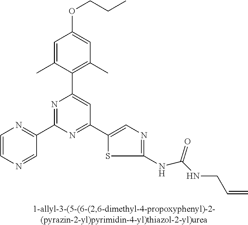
C1=C(C)C(C2=CC(C3=CN=C(NC(NCC=C)=O)S3)=NC(C3=NC=CN=C3)=N2)=C(C)C=C1OCCC
